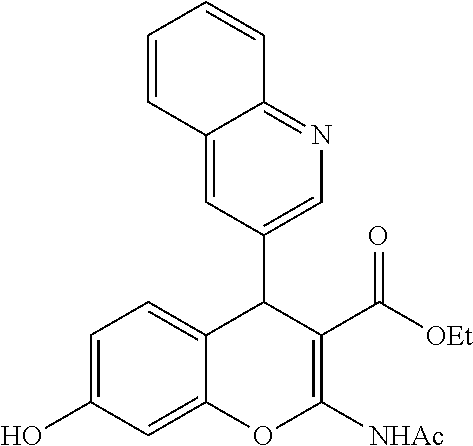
C1=C2C(=NC=C1C1C3=CC=C(O)C=C3OC([NHAc])=C1C([OEt])=O)C=CC=C2
